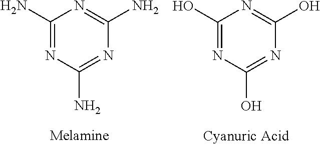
C1(N)=NC(N)=NC(N)=N1.C1(O)=NC(O)=NC(O)=N1
